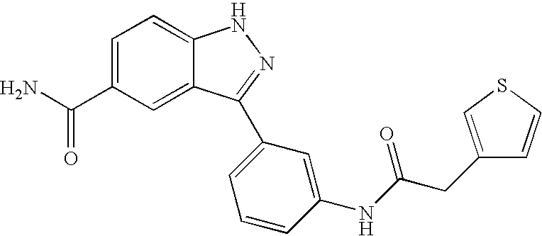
C(C1=CC=C2C(=C1)C(C1=CC=CC(NC(CC3=CSC=C3)=O)=C1)=NN2)(N)=O
